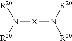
N([X]N([R20])[R20])([R20])[R20]
